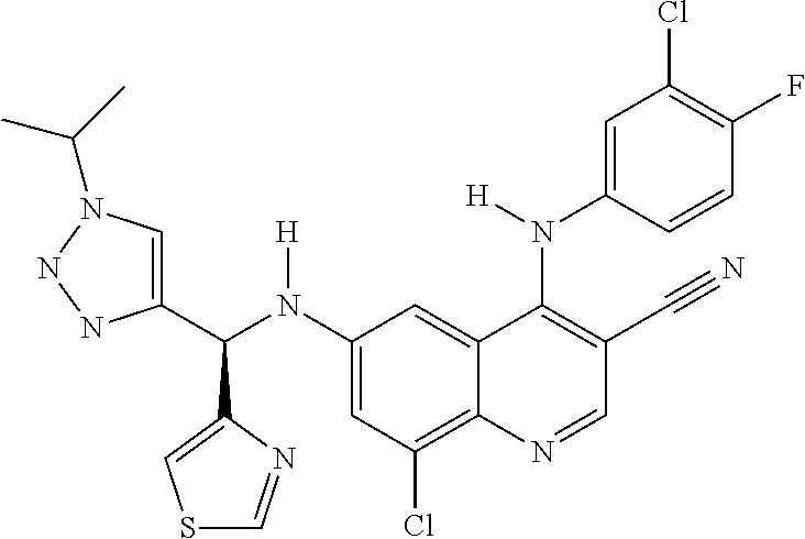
C1(N(C(C2=CN(C(C)C)NN2)C2=CSC=N2)[H])=CC(Cl)=C2C(=C1)C(N(C1=CC(Cl)=C(F)C=C1)[H])=C(C#N)C=N2
